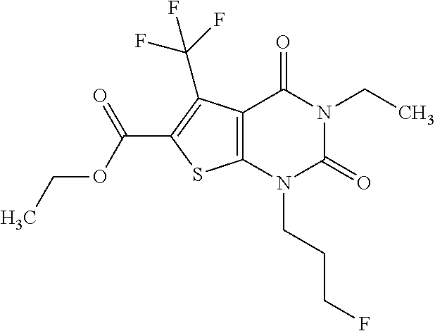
C12=C(N(CCCF)C(=O)N(CC)C1=O)SC(C(OCC)=O)=C2C(F)(F)F
